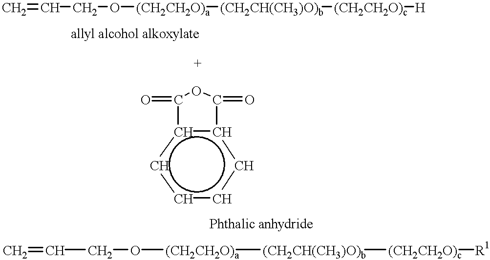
C=CCO[(CH2CH2O)a][(CH2CH(CH3)O)b][(CH2CH2O)c][H].c1ccc2c(c1)C(=O)OC2=O.C=CCO[(CH2CH2O)a][(CH2CH(CH3)O)b][(CH2CH2O)c][R1]
